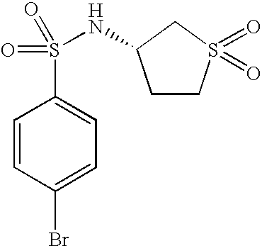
N(S(C1=CC=C(Br)C=C1)(=O)=O)C1CCS(=O)(=O)C1
